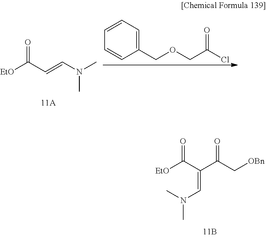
C(C(Cl)=O)OCC1=CC=CC=C1.[EtO]C(C=CN(C)C)=O.[EtO]C(C(C(C[OBn])=O)=CN(C)C)=O
